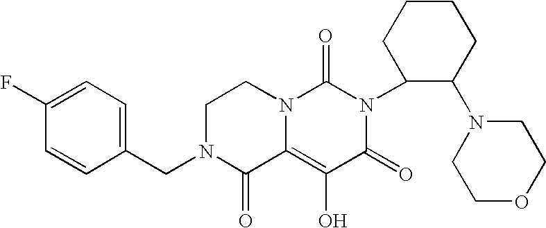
C1(F)=CC=C(CN2C(=O)C3=C(O)C(=O)N(C4C(N5CCOCC5)CCCC4)C(=O)N3CC2)C=C1
